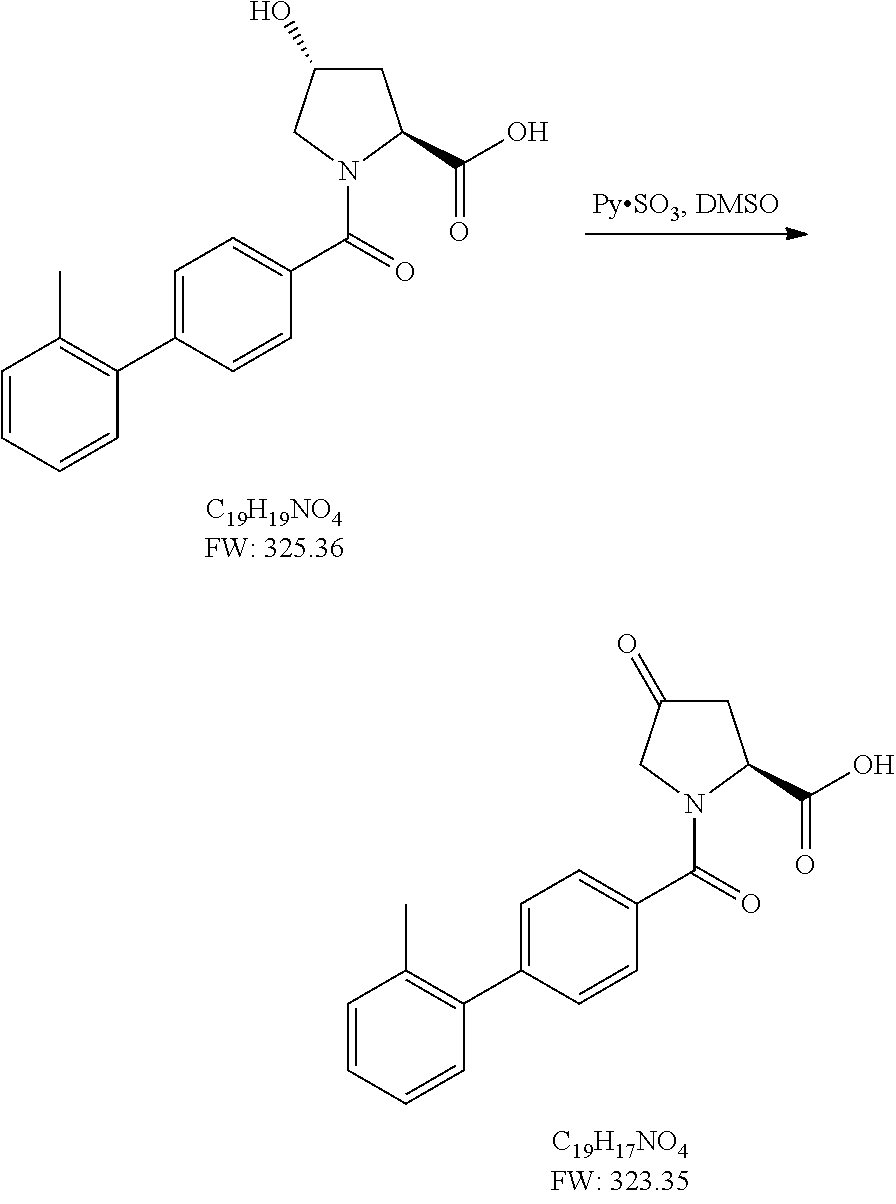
C1(C(=O)N2CC(=O)CC2C(O)=O)=CC=C(C2=C(C)C=CC=C2)C=C1.C1(C(=O)N2CC(O)CC2C(O)=O)=CC=C(C2=C(C)C=CC=C2)C=C1
